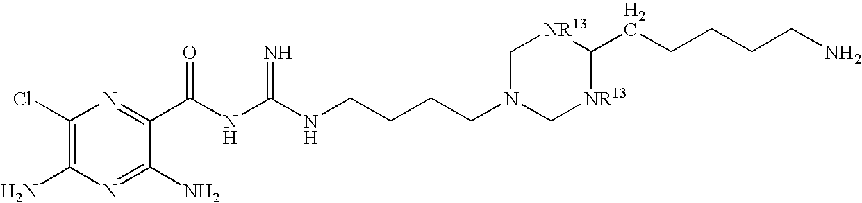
C1(Cl)=C(N)N=C(N)C(C(NC(NCCCCN2C[NR13]C(CCCCCN)[NR13]C2)=N)=O)=N1
